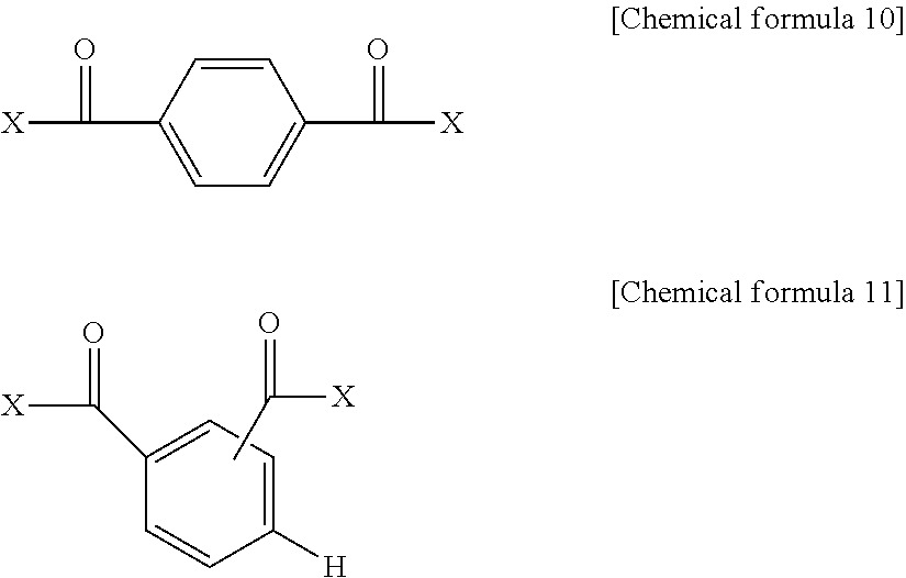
C1(C([X])=O)=CC=C([H])C=C1.CC([X])=O.[X]C(C1=CC=C(C([X])=O)C=C1)=O
